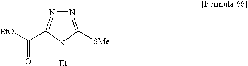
N1=C([SMe])N([Et])C(C([EtO])=O)=N1
